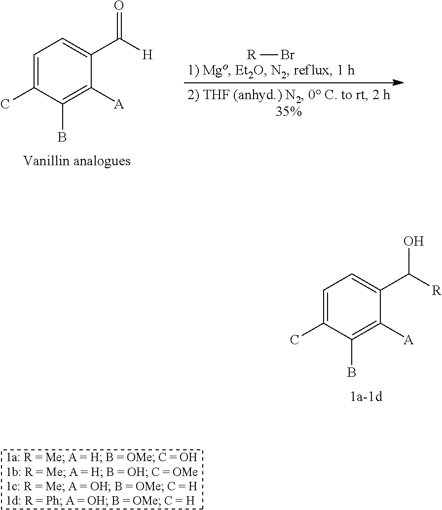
C1=C(C)C(B)=C([A])C(C([R])O)=C1.C1=C(C)C(B)=C([A])C(C([H])=O)=C1.[R]Br
